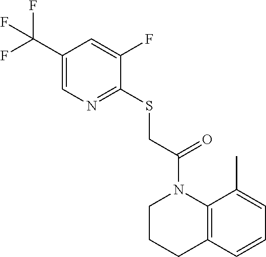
C1(SCC(N2CCCC3=C2C(C)=CC=C3)=O)=NC=C(C(F)(F)F)C=C1F
